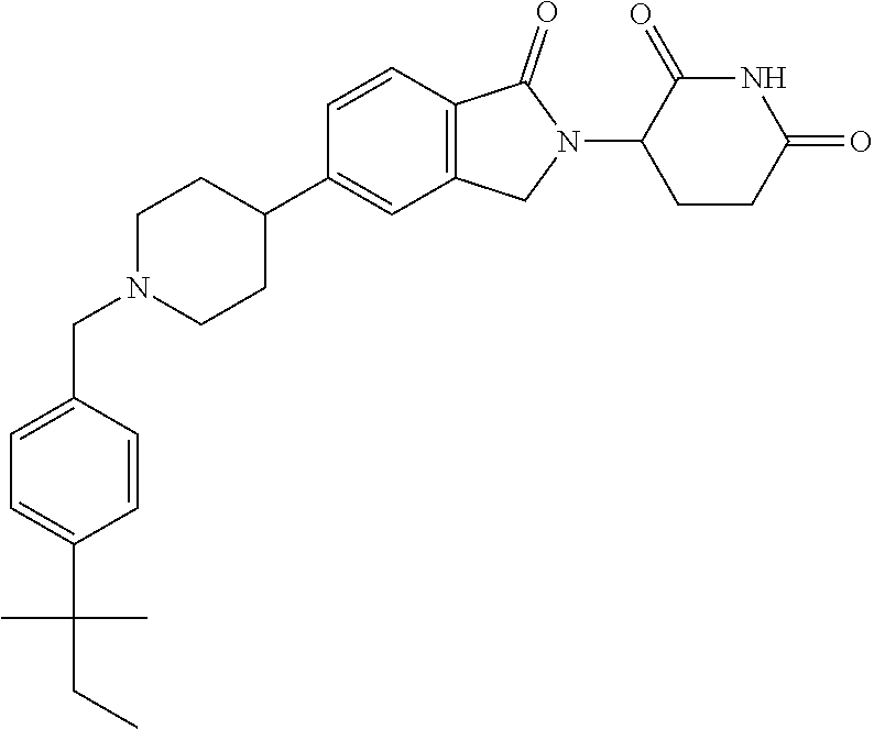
C1N(CC2=CC=C(C(CC)(C)C)C=C2)CCC(C2=CC3=C(C=C2)C(=O)N(C2CCC(=O)NC2=O)C3)C1
